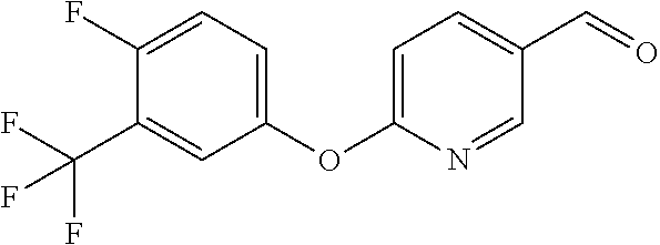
C1(F)=CC=C(OC2=CC=C(C=O)C=N2)C=C1C(F)(F)F
